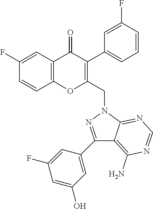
C1=CC2=C(C=C1F)C(=O)C(C1=CC=CC(F)=C1)=C(CN1N=C(C3=CC(O)=CC(F)=C3)C3=C(N)N=CN=C13)O2
